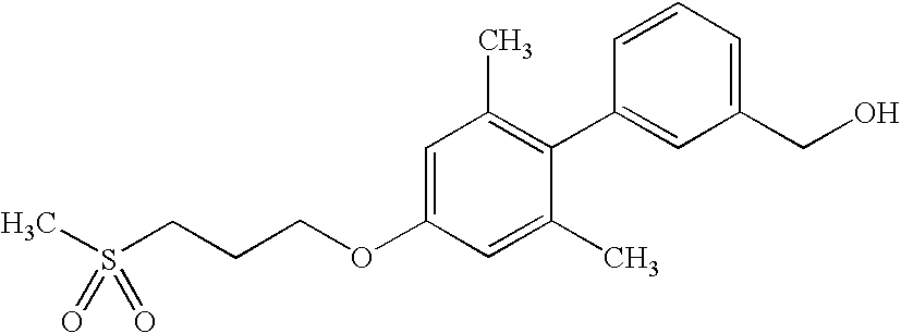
C1=C(OCCCS(C)(=O)=O)C=C(C)C(C2=CC(CO)=CC=C2)=C1C
